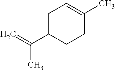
C1C(C(=C)C)CCC(C)=C1
